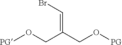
[PG]OCC(CO[PG])=CBr
